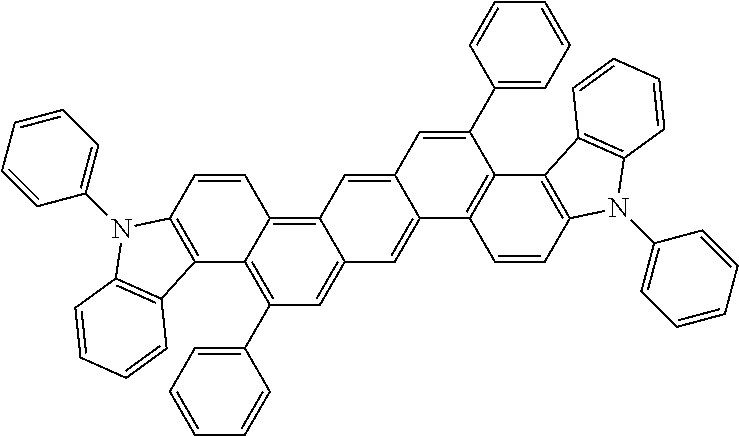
C12=C(C=CC3=C4C(=CC(C5=CC=CC=C5)=C13)C=C1C(=C4)C=C(C3=CC=CC=C3)C3=C1C=CC1=C3C3=C(N1C1=CC=CC=C1)C=CC=C3)N(C1=CC=CC=C1)C1=C2C=CC=C1
